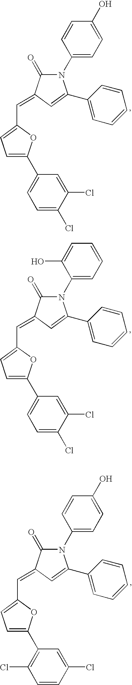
C1=C(C2=CC=C(Cl)C(Cl)=C2)OC(C=C2C(=O)N(C3=CC=C(O)C=C3)C(C3=CC=CC=C3)=C2)=C1.C1=C(C2=CC=C(Cl)C(Cl)=C2)OC(C=C2C(=O)N(C3=CC=CC=C3O)C(C3=CC=CC=C3)=C2)=C1.C1=C(C2=C(Cl)C=CC(Cl)=C2)OC(C=C2C(=O)N(C3=CC=C(O)C=C3)C(C3=CC=CC=C3)=C2)=C1
